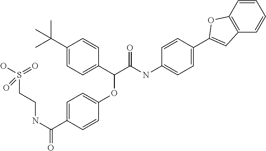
C1(C(C)(C)C)=CC=C(C(C(NC2=CC=C(C3=CC4=C(C=CC=C4)O3)C=C2)=O)OC2=CC=C(C(NCCS(O)(=O)=O)=O)C=C2)C=C1
